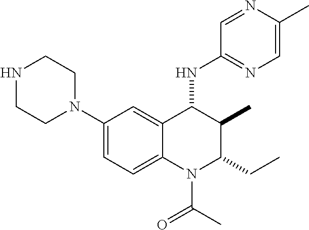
C1(N2CCNCC2)=CC=C2C(=C1)C(NC1=NC=C(C)N=C1)C(C)C(CC)N2C(C)=O
